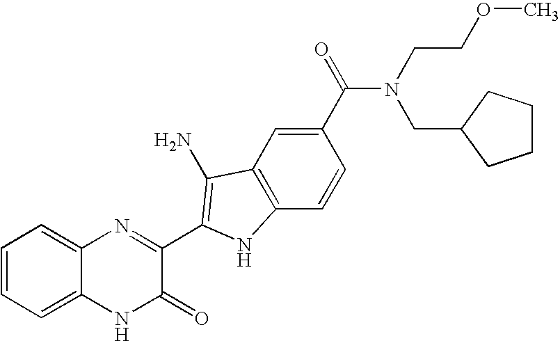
C1=C2C(=CC=C1)N=C(C1=C(N)C3=C(C=CC(C(N(CCOC)CC4CCCC4)=O)=C3)N1)C(=O)N2
